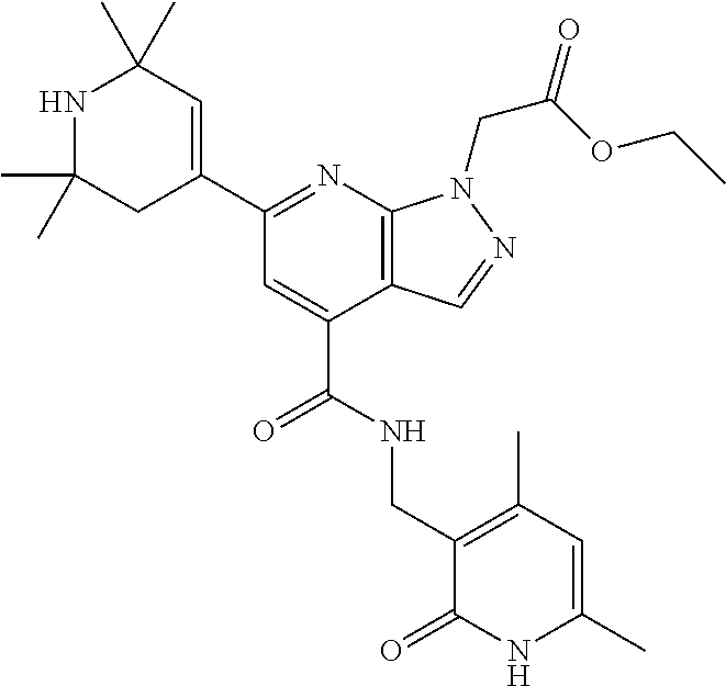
C1(C)(C)CC(C2=NC3=C(C(C(NCC4=C(C)C=C(C)NC4=O)=O)=C2)C=NN3CC(=O)OCC)=CC(C)(C)N1
